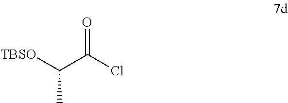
[TBSO]C(C(Cl)=O)C
